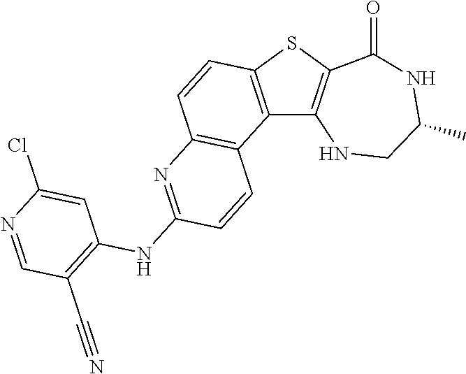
C12=C(SC3=C1NCC(C)NC3=O)C=CC1=C2C=CC(NC2=C(C#N)C=NC(Cl)=C2)=N1
